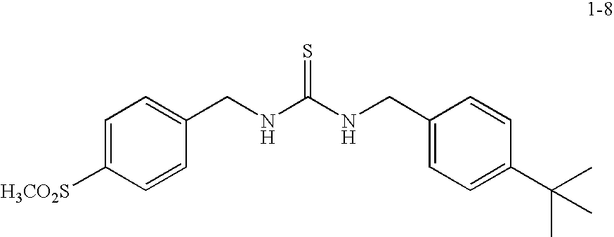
C1=C([H3CO2S])C=CC(CNC(NCC2=CC=C(C(C)(C)C)C=C2)=S)=C1
